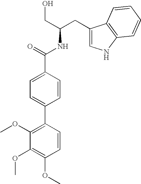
C1=C(C2=C(OC)C(OC)=C(OC)C=C2)C=CC(C(=O)NC(CO)CC2=CNC3=C2C=CC=C3)=C1
